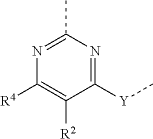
C1([Y]C)=NC(C)=NC([R4])=C1[R2]
